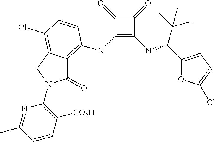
C1(=O)C(NC2=C3C(=O)N(C4=C([CO2H])C=CC(C)=N4)CC3=C(Cl)C=C2)=C(NC(C(C)(C)C)C2=CC=C(Cl)O2)C1=O
